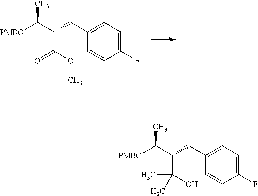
CC(C(C(OC)=O)CC1=CC=C(F)C=C1)[PMBO].CC(C(CC1=CC=C(F)C=C1)C(O)(C)C)[PMBO]
